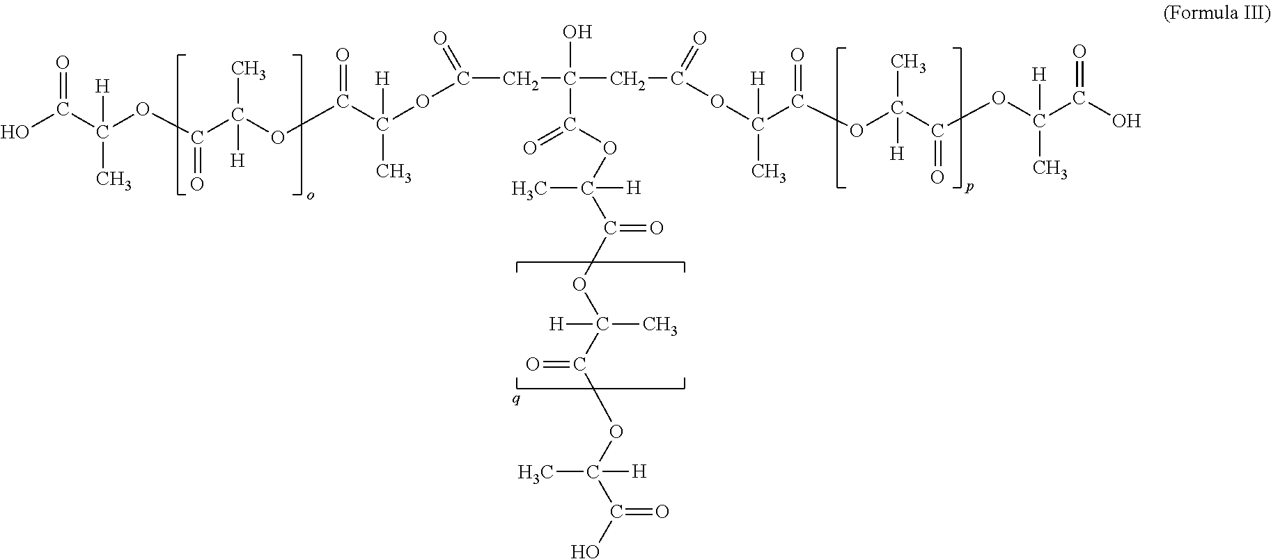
OC(C(OC(C(OC(C(OC(CC(CC(=O)OC(C(OC(C)(C(OC(C(=O)O)([H])C)=O)[H])=O)([H])C)(O)C(=O)OC(C)(C(=O)OC(C)(C(=O)OC(C)([H])C(=O)O)[H])[H])=O)(C)[H])=O)(C)[H])=O)(C)[H])=O
